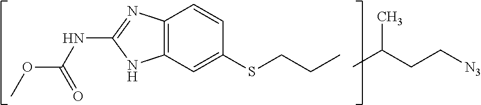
C12=C(C=C(SCCC)C=C1)NC(NC(OC)=O)=N2.CC(CC[N3])C
